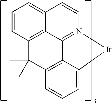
C12=C3C=CC=C1C=CN1=C2C2=C(C=CC=C2[Ir]1)C3(C)C
